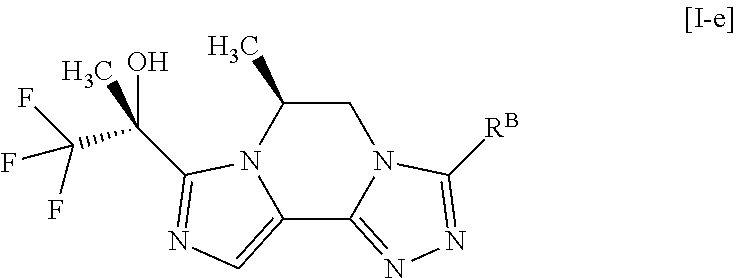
C1C(C)N2C(=CN=C2C(O)(C(F)(F)F)C)C2=NN=C([RB])N12
